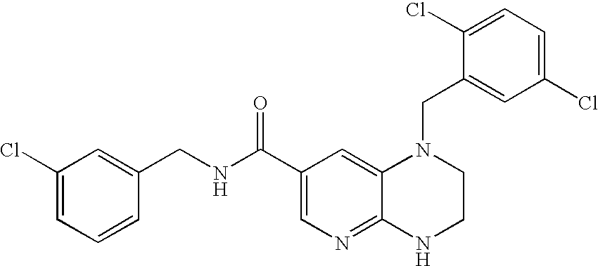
C12=NC=C(C(NCC3=CC(Cl)=CC=C3)=O)C=C1N(CC1=CC(Cl)=CC=C1Cl)CCN2
